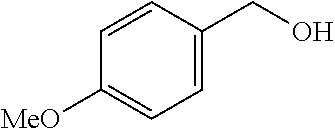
C1=CC(CO)=CC=C1[MeO]
